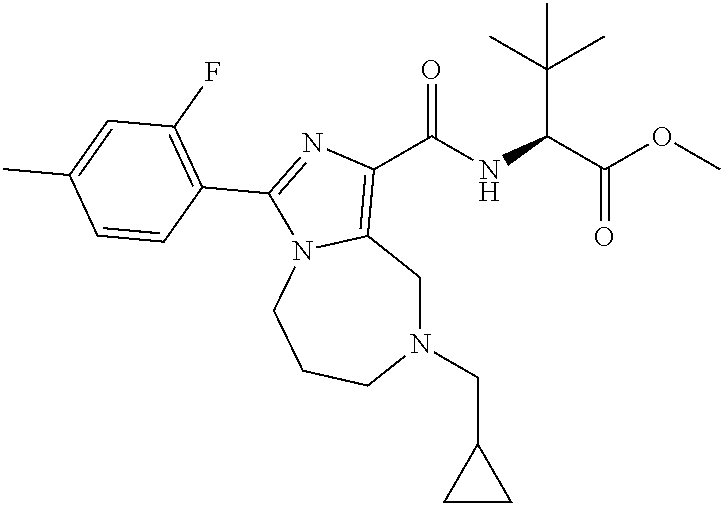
N1(CC2CC2)CC2=C(C(NC(C(OC)=O)C(C)(C)C)=O)N=C(C3=C(F)C=C(C)C=C3)N2CCC1
